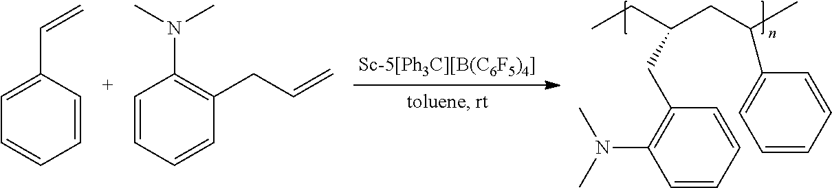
C1=CC=CC(CC=C)=C1N(C)C.C1=C(C=C)C=CC=C1.CCC(CC(C)C1=CC=CC=C1)CC1=C(N(C)C)C=CC=C1
